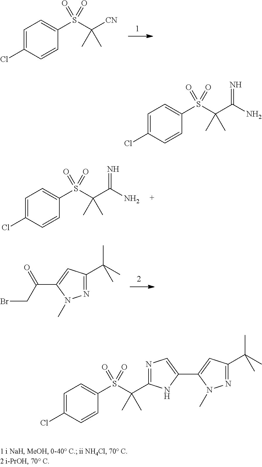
C1=C(Cl)C=CC(S(C([CN])(C)C)(=O)=O)=C1.C1=C(Cl)C=CC(S(C(C(N)=N)(C)C)(=O)=O)=C1.N1=C(C(C)(C)C)C=C(C(CBr)=O)N1C.C1=C(Cl)C=CC(S(C(C(N)=N)(C)C)(=O)=O)=C1.C1=C(Cl)C=CC(S(C(C2=NC=C(C3=CC(C(C)(C)C)=NN3C)N2)(C)C)(=O)=O)=C1
